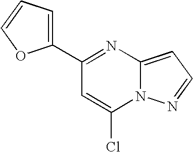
C1(C2=NC3=CC=NN3C(Cl)=C2)=CC=CO1
